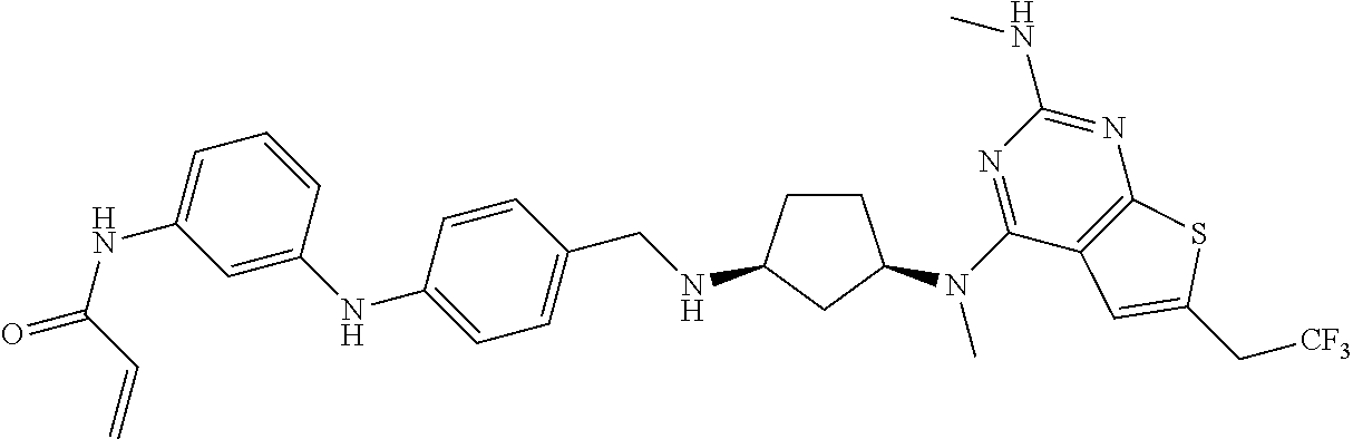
C1CC(N(C2=NC(NC)=NC3=C2C=C(C[CF3])S3)C)CC1NCC1=CC=C(NC2=CC(NC(=O)C=C)=CC=C2)C=C1
